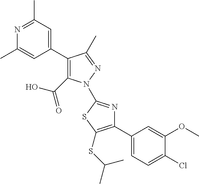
C1(C2=CC(C)=NC(C)=C2)=C(C(O)=O)N(C2=NC(C3=CC=C(Cl)C(OC)=C3)=C(SC(C)C)S2)N=C1C
